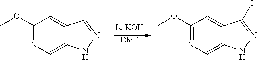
C1(OC)=NC=C2C(=C1)C=NN2.[DMF].C1(OC)=NC=C2C(=C1)C(I)=NN2
